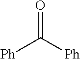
[Ph]C([Ph])=O
